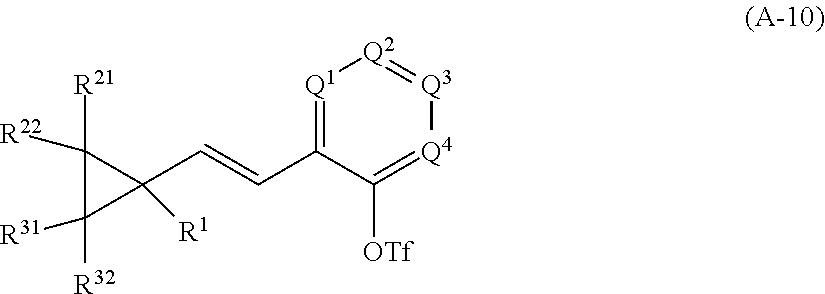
[Q1]1=C(C=CC2([R1])C([R21])([R22])C2([R32])[R31])C([OTf])=[Q4][Q3]=[Q2]1
